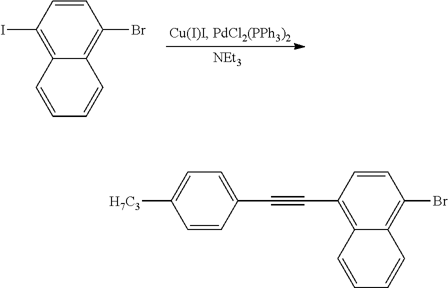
IC1=C2C(=C(Br)C=C1)C=CC=C2.[NEt3].C(C1=C2C(=C(Br)C=C1)C=CC=C2)#CC1=CC=C([H7C3])C=C1
